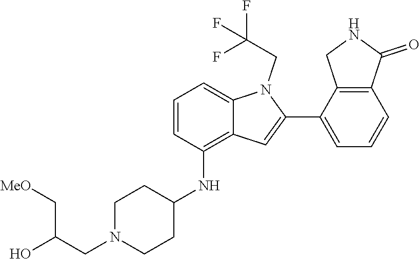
C12=C(C=CC=C1C1=CC3=C(NC4CCN(CC(C[MeO])O)CC4)C=CC=C3N1CC(F)(F)F)C(=O)NC2
